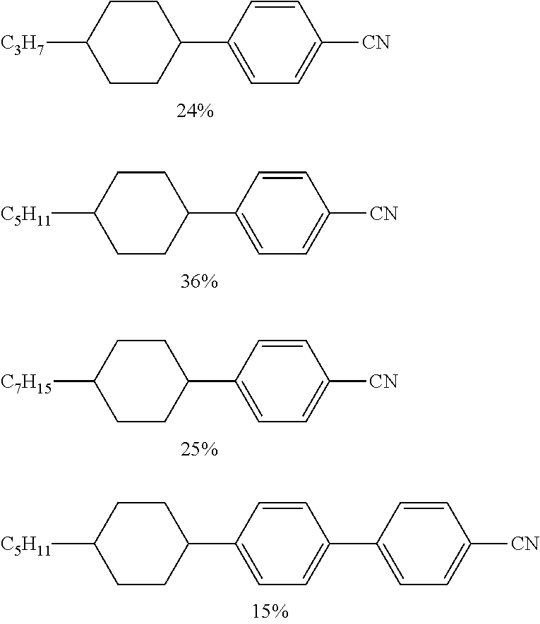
[C3H7]C1CCC(C2=CC=C([CN])C=C2)CC1.[C5H11]C1CCC(C2=CC=C([CN])C=C2)CC1.[C7H15]C1CCC(C2=CC=C([CN])C=C2)CC1.[C5H11]C1CCC(C2=CC=C(C3=CC=C([CN])C=C3)C=C2)CC1
